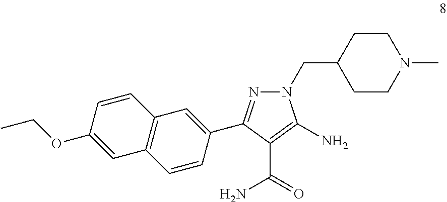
N1(CC2CCN(C)CC2)N=C(C2=CC3=C(C=C2)C=C(OCC)C=C3)C(C(=O)N)=C1N
